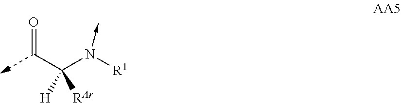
C([H])([RAr])(N([R1])->C)C=O
